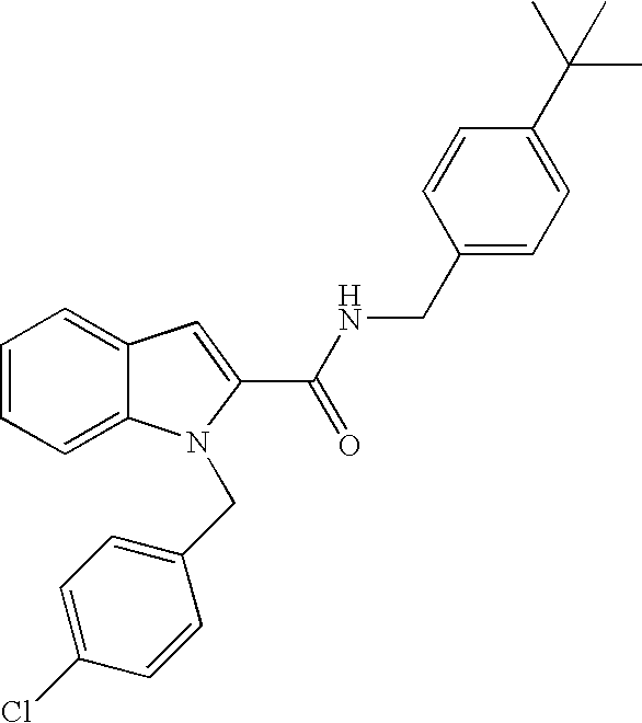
C1=C2C(=CC=C1)N(CC1=CC=C(Cl)C=C1)C(C(=O)NCC1=CC=C(C(C)(C)C)C=C1)=C2
